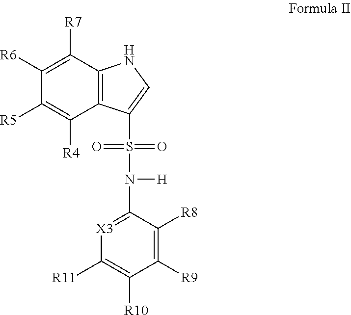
C1([R6])=C([R7])C2=C(C([R4])=C1[R5])C(S(N(C1=[X3]C([R11])=C([R10])C([R9])=C1[R8])[H])(=O)=O)=CN2
